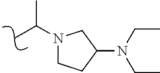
CC(N1CCC(N(CC)CC)C1)C
